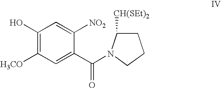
C1(O)=C([H3CO])C=C(C(=O)N2C([CH(SEt)2])CCC2)C([NO2])=C1
